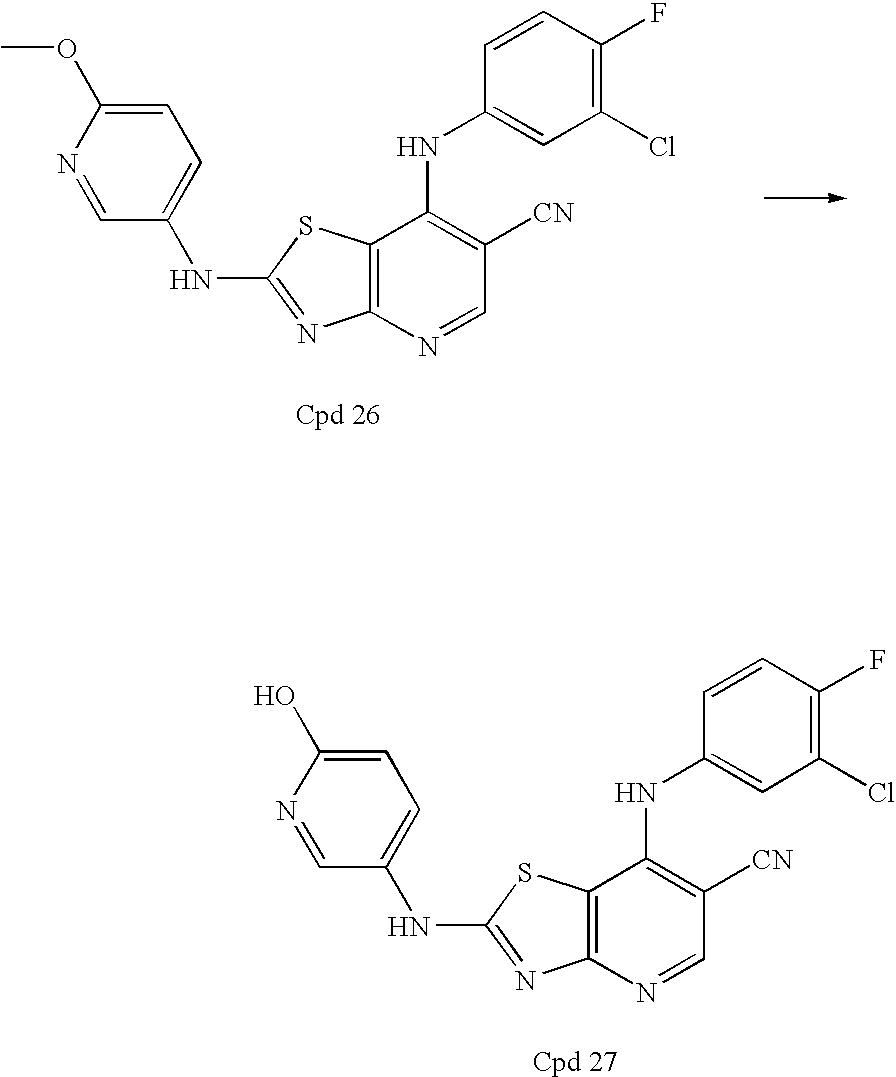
C12=C(SC(NC3=CC=C(OC)N=C3)=N1)C(NC1=CC(Cl)=C(F)C=C1)=C([CN])C=N2.C12=C(SC(NC3=CC=C(O)N=C3)=N1)C(NC1=CC(Cl)=C(F)C=C1)=C([CN])C=N2
